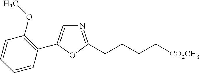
C1=CC=CC(C2=CN=C(CCCC[CO2CH3])O2)=C1OC
